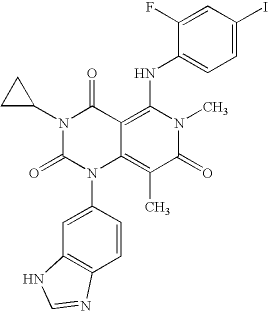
C12=C(C=CC(N3C4=C(C)C(=O)N(C)C(NC5=CC=C(I)C=C5F)=C4C(=O)N(C4CC4)C3=O)=C1)N=CN2
